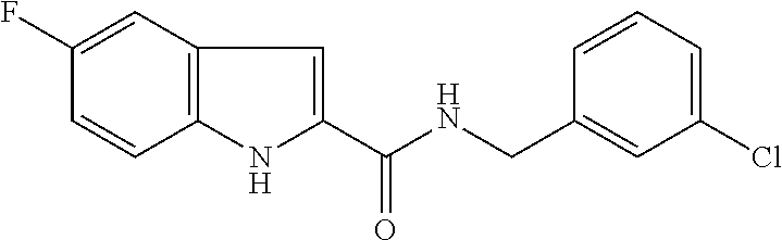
C1(F)=CC2=C(C=C1)NC(C(NCC1=CC(Cl)=CC=C1)=O)=C2
